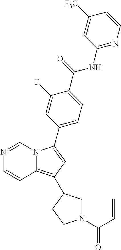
N1=CN2C(=C(C3CN(C(=O)C=C)CC3)C=C2C2=CC=C(C(NC3=NC=CC([F3C])=C3)=O)C(F)=C2)C=C1
